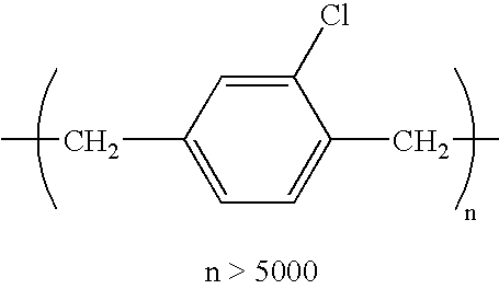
C1(CC)=CC=C(CC)C(Cl)=C1
